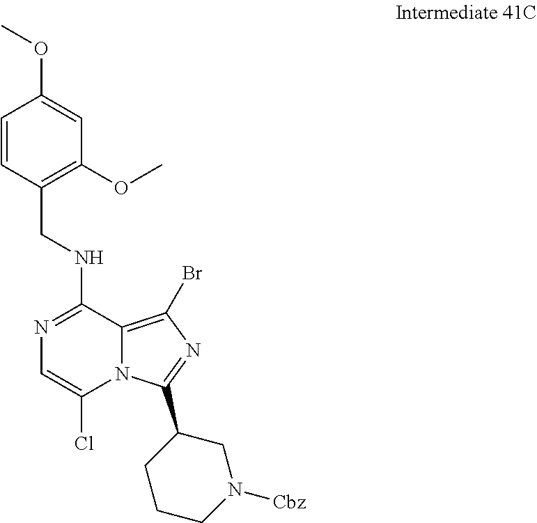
N12C(=C(Br)N=C1C1CCCN([Cbz])C1)C(NCC1=C(OC)C=C(OC)C=C1)=NC=C2Cl
